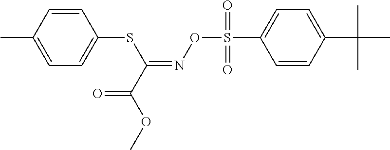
C1=C(C)C=CC(SC(=NOS(C2=CC=C(C(C)(C)C)C=C2)(=O)=O)C(OC)=O)=C1
